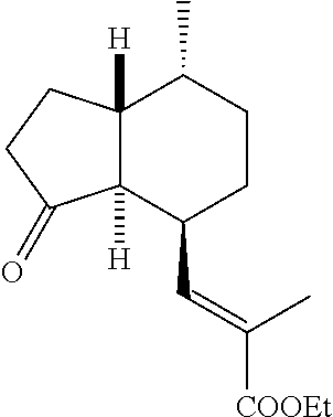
C12([H])C([H])(C(C=C(C)[COOEt])CCC1C)C(=O)CC2
